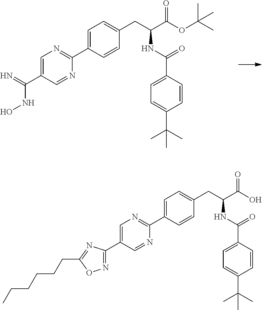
C1=C(C2=NC=C(C(NO)=N)C=N2)C=CC(CC(C(OC(C)(C)C)=O)NC(=O)C2=CC=C(C(C)(C)C)C=C2)=C1.C1=C(C2=NC=C(C3=NOC(CCCCCC)=N3)C=N2)C=CC(CC(C(O)=O)NC(=O)C2=CC=C(C(C)(C)C)C=C2)=C1
